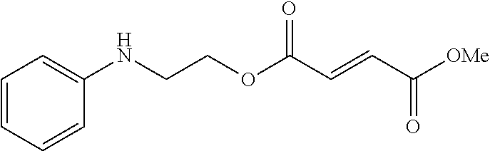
C1(NCCOC(C=CC([OMe])=O)=O)=CC=CC=C1
